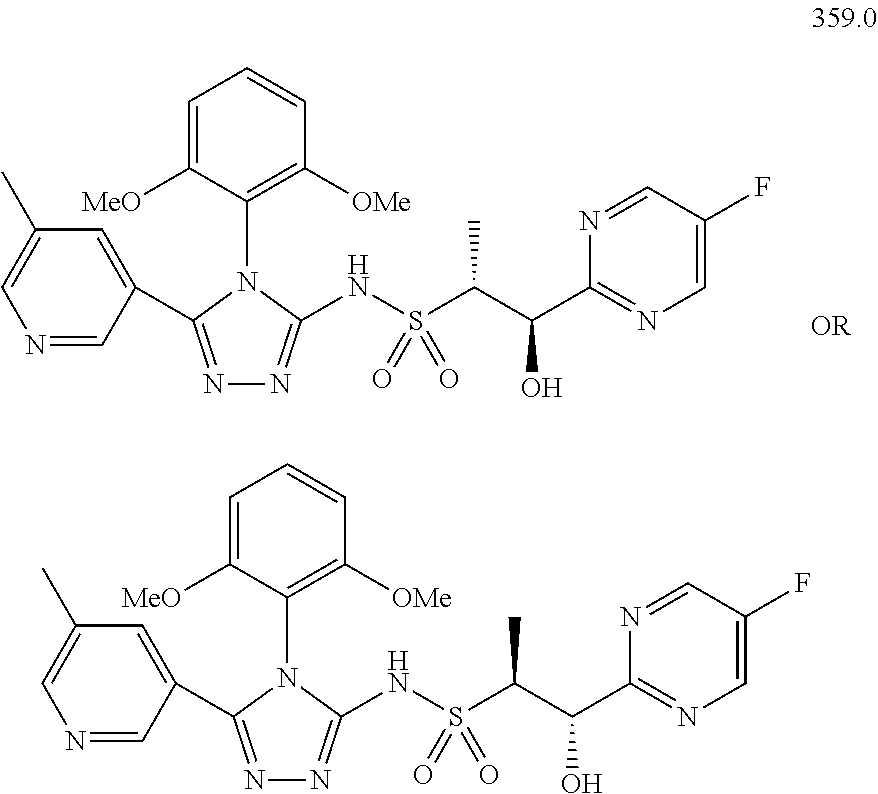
N1=CC(C2=NN=C(NS(C(C(C3=NC=C(F)C=N3)O)C)(=O)=O)N2C2=C([OMe])C=CC=C2[MeO])=CC(C)=C1.[OR].N1=CC(C2=NN=C(NS(C(C(C3=NC=C(F)C=N3)O)C)(=O)=O)N2C2=C([OMe])C=CC=C2[MeO])=CC(C)=C1
